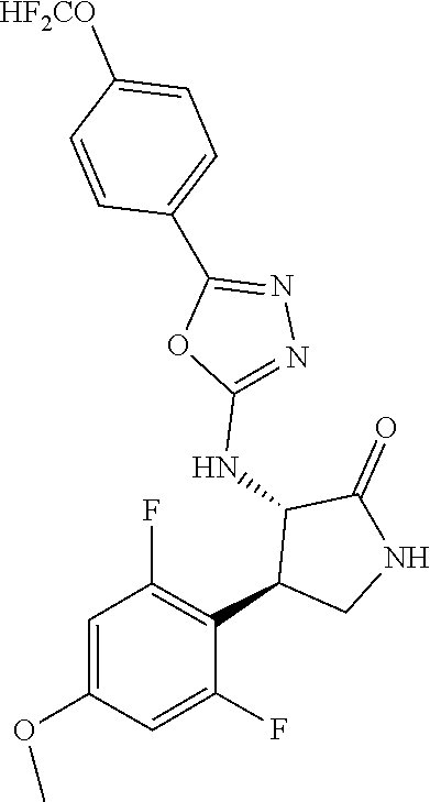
C1(NC2C(C3=C(F)C=C(OC)C=C3F)CNC2=O)=NN=C(C2=CC=C([HF2CO])C=C2)O1
